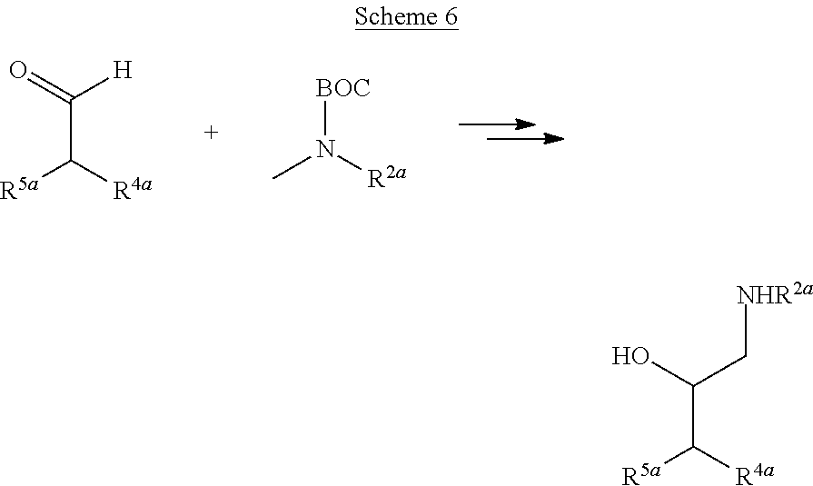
[R5a]C([R4a])C(=O)[H].CN([BOC])[R2a].[R5a]C([R4a])C(O)C[NHR2a]
